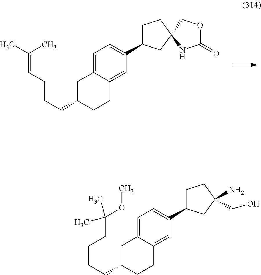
C1=C2C(=CC(C3CCC4(C3)NC(=O)OC4)=C1)CCC(CCCC=C(C)C)C2.C1=C2C(=CC(C3CCC(N)(CO)C3)=C1)CCC(CCCCC(C)(C)OC)C2
